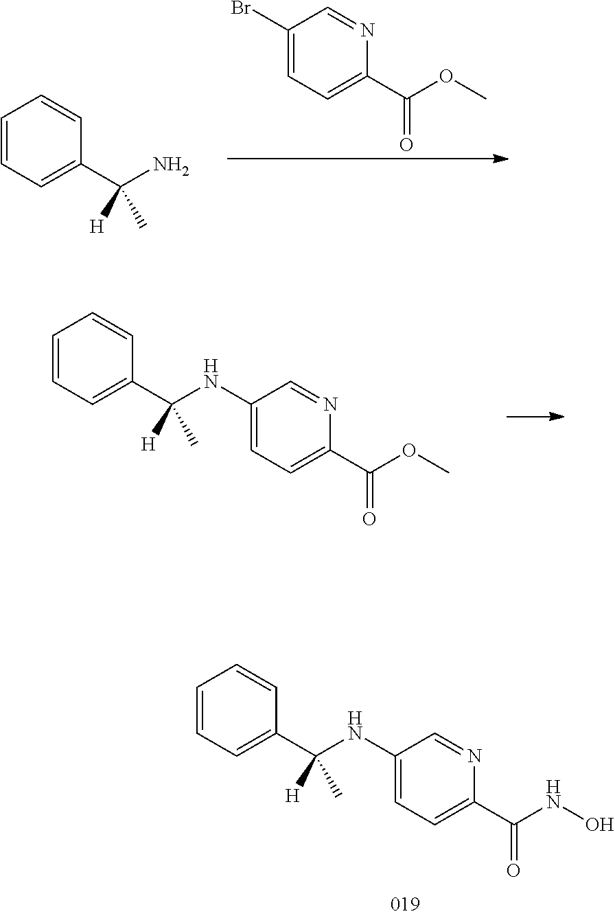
C1(Br)=CC=C(C(OC)=O)N=C1.C1=CC=C(C(N)([H])C)C=C1.C1=CC=C(C(NC2=CC=C(C(OC)=O)N=C2)([H])C)C=C1.C1=CC=C(C(NC2=CC=C(C(NO)=O)N=C2)([H])C)C=C1
